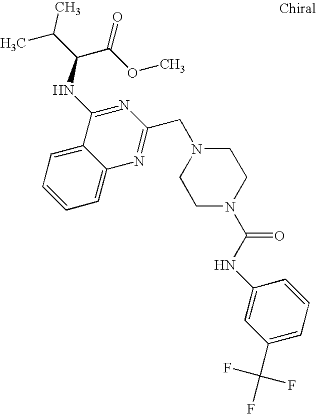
C1=C2C(=CC=C1)C(NC(C(C)C)C(OC)=O)=NC(CN1CCN(C(=O)NC3=CC(C(F)(F)F)=CC=C3)CC1)=N2
